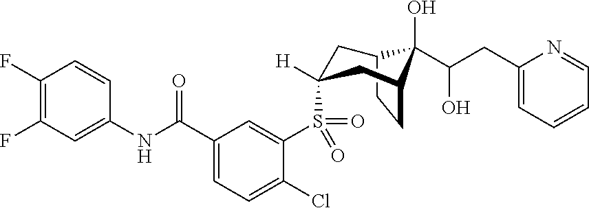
C1(F)=C(F)C=C(NC(C2=CC=C(Cl)C(S(=O)(C3([H])CC4CCC(C3)C4(O)C(CC3=CC=CC=N3)O)=O)=C2)=O)C=C1
